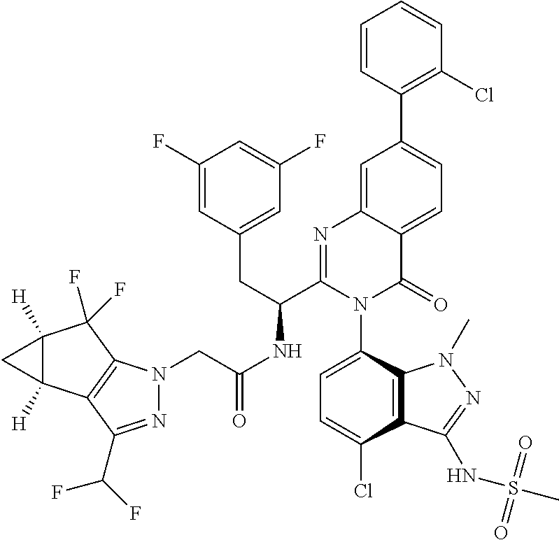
C1=CC(C2=CC=C3C(=C2)N=C(C(CC2=CC(F)=CC(F)=C2)NC(CN2N=C(C(F)F)C4=C2C(F)(F)C2([H])C4([H])C2)=O)N(C2=CC=C(Cl)C4=C2N(C)N=C4NS(=O)(=O)C)C3=O)=C(Cl)C=C1
